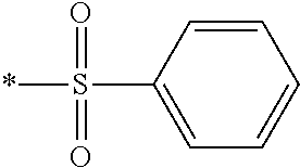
C1=CC(S(*)(=O)=O)=CC=C1
